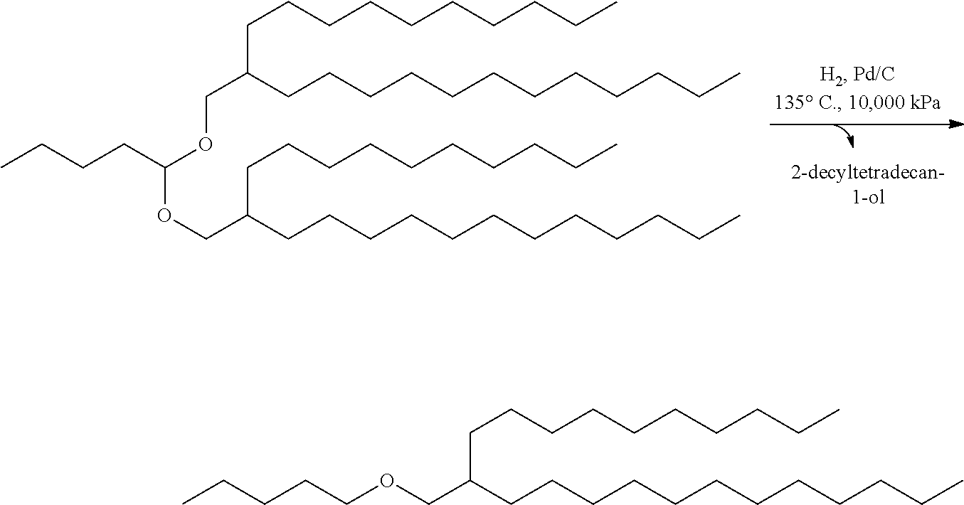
CCCCCCCCCCCCC(COC(OCC(CCCCCCCCCCCC)CCCCCCCCCC)CCCC)CCCCCCCCCC.[2-decyltetradecan-1-ol].CCCCCCCCCCCCC(COCCCCC)CCCCCCCCCC
